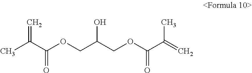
CC(C(OCC(COC(C(=C)C)=O)O)=O)=C
